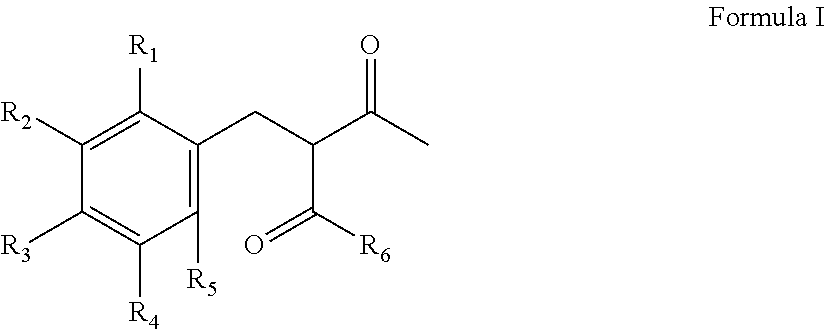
C1([R2])=C([R1])C(CC(C(C)=O)C([R6])=O)=C([R5])C([R4])=C1[R3]
